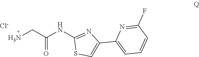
C(C(=O)NC1=NC(C2=CC=CC(F)=N2)=CS1)N.[Cl-]
